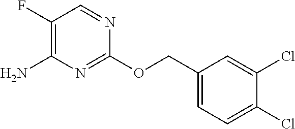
C1(Cl)=CC=C(COC2=NC(N)=C(F)C=N2)C=C1Cl
